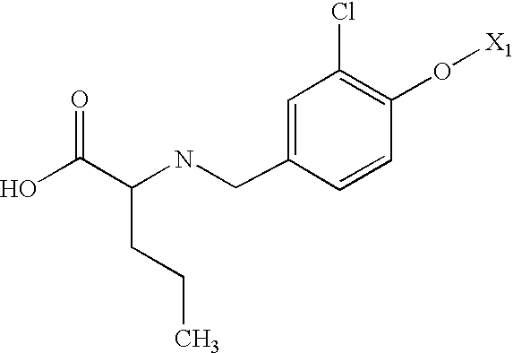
C(NCC1=CC(Cl)=C(O[X1])C=C1)(C(O)=O)CCC
